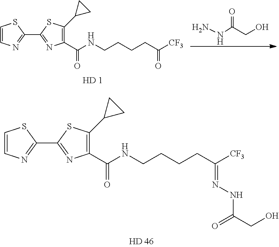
C1=CN=C(C2=NC(C(NCCCCC([CF3])=NNC(CO)=O)=O)=C(C3CC3)S2)S1.C1=CN=C(C2=NC(C(NCCCCC([CF3])=O)=O)=C(C3CC3)S2)S1.NNC(CO)=O
